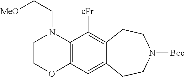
C12=C(C=C3C(=C1[cPr])CCN([Boc])CC3)OCCN2CC[MeO]
